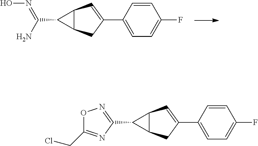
C1(C(N)=NO)C2C1C=C(C1=CC=C(F)C=C1)C2.C1(C2=NOC(CCl)=N2)C2C1C=C(C1=CC=C(F)C=C1)C2
